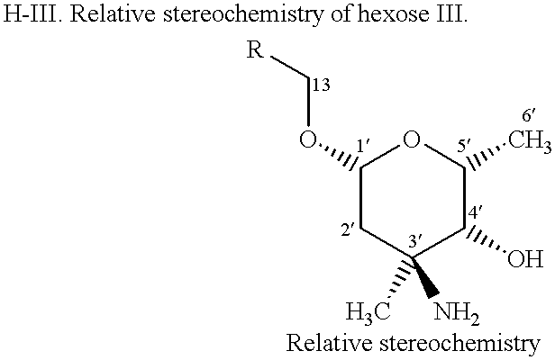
C1(OC[R])CC(C)(N)C(O)C(C)O1
